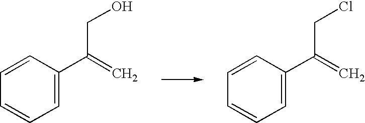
C1=CC(C(=C)CO)=CC=C1.C1=CC(C(=C)CCl)=CC=C1
